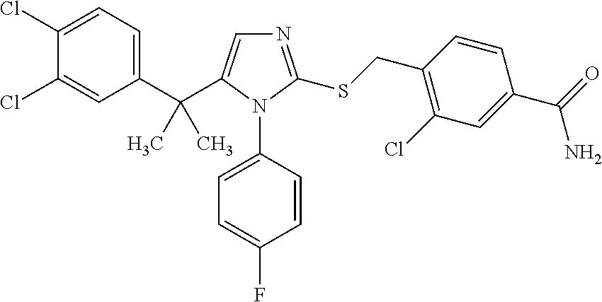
C1(C(C2=CN=C(SCC3=C(Cl)C=C(C(=O)N)C=C3)N2C2=CC=C(F)C=C2)(C)C)=CC=C(Cl)C(Cl)=C1
